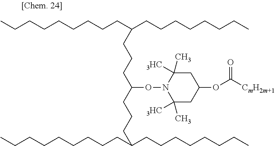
CCCCCCCCCC(CCCCCCCC)CCCC(CCCC(CCCCCCCC)CCCCCCCCC)ON1C(C)([3HC])CC(OC([CmH2m+1])=O)CC1(C)[3HC]
